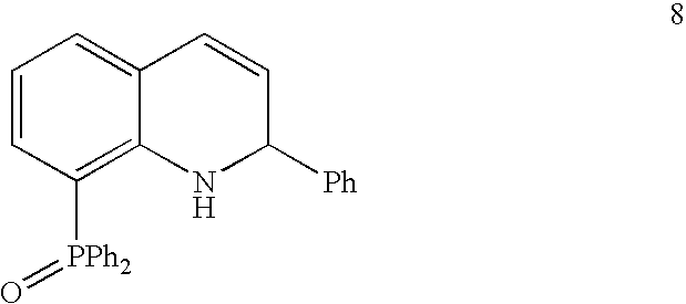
C1=CC([PPh2]=O)=C2C(=C1)C=CC([Ph])N2
